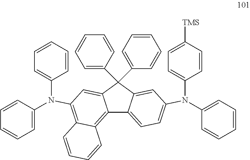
C12=C3C(=C(N(C4=CC=CC=C4)C4=CC=CC=C4)C=C1C(C1=CC=CC=C1)(C1=CC=CC=C1)C1=CC(N(C4=CC=C([TMS])C=C4)C4=CC=CC=C4)=CC=C21)C=CC=C3
